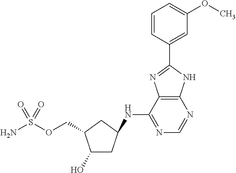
OC1CC(NC2=NC=NC3=C2N=C(C2=CC(OC)=CC=C2)N3)CC1COS(N)(=O)=O
